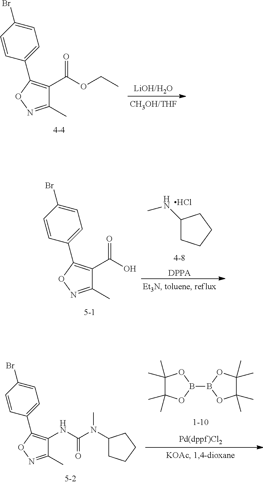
C1(C)=NOC(C2=CC=C(Br)C=C2)=C1C(OCC)=O.[LiOH/H2O].C1(C)=NOC(C2=CC=C(Br)C=C2)=C1C(O)=O.Cl.C1CCC(NC)C1.[4-8].[DPPA].[1-10].B1(B2OC(C)(C)C(C)(C)O2)OC(C)(C)C(C)(C)O1.C1(C)=NOC(C2=CC=C(Br)C=C2)=C1NC(=O)N(C1CCCC1)C
